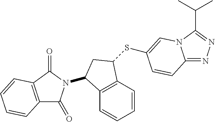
C1=CC2=C(C=C1)C(N1C(=O)C3=C(C1=O)C=CC=C3)CC2SC1=CN2C(=NN=C2C(C)C)C=C1
